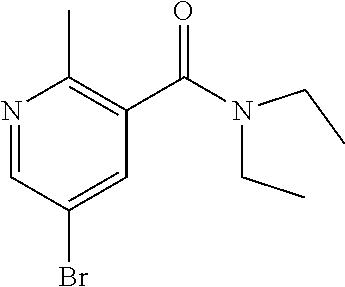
N1=CC(Br)=CC(C(=O)N(CC)CC)=C1C
